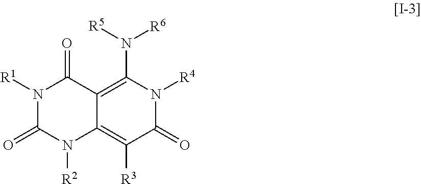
N1([R1])C(=O)N([R2])C2=C([R3])C(=O)N([R4])C(N([R5])[R6])=C2C1=O
